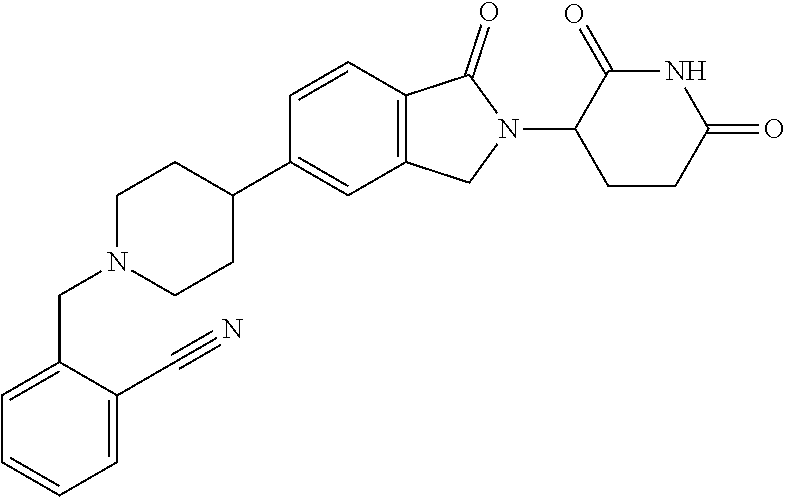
C1N(CC2=CC=CC=C2C#N)CCC(C2=CC3=C(C=C2)C(=O)N(C2CCC(=O)NC2=O)C3)C1
